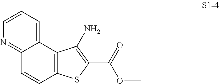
C1=CN=C2C(=C1)C1=C(C=C2)SC(C(OC)=O)=C1N
